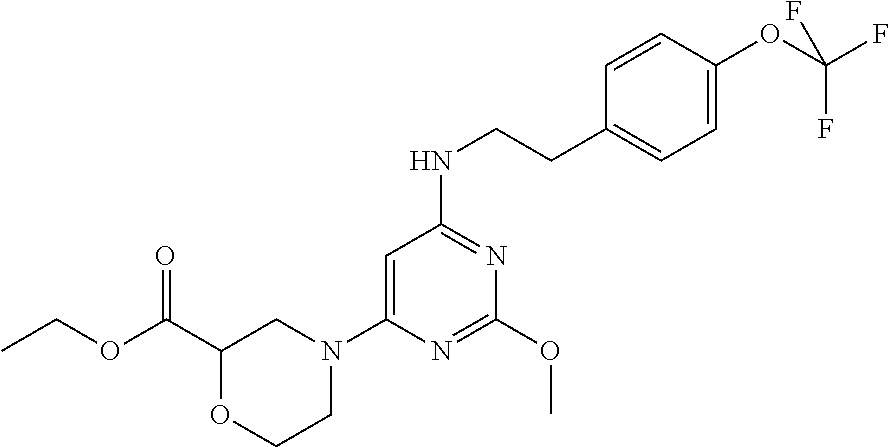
C1=C(N2CC(C(OCC)=O)OCC2)N=C(OC)N=C1NCCC1=CC=C(OC(F)(F)F)C=C1
